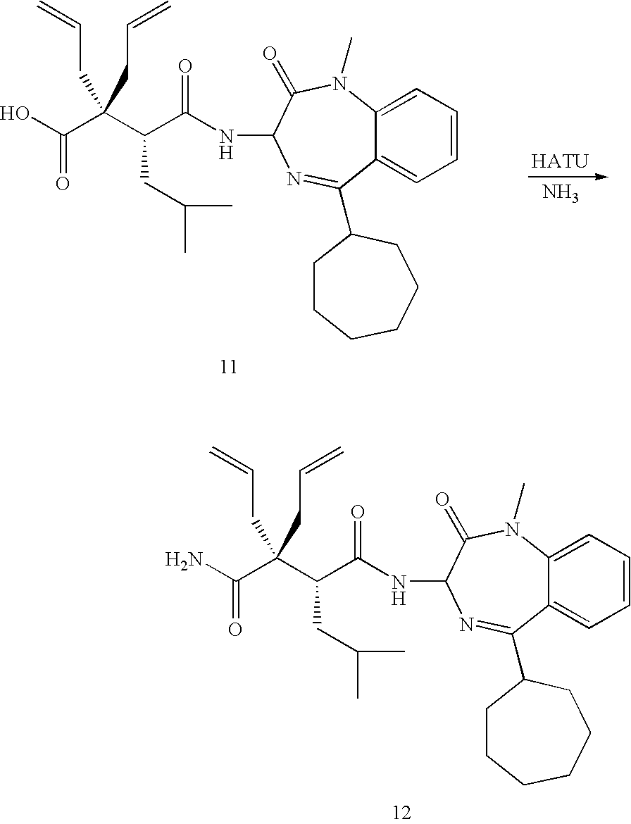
C(C(C(C(NC1N=C(C2CCCCCC2)C2=CC=CC=C2N(C)C1=O)=O)CC(C)C)(CC=C)CC=C)(=O)N.C(C(C(C(NC1N=C(C2CCCCCC2)C2=CC=CC=C2N(C)C1=O)=O)CC(C)C)(CC=C)CC=C)(=O)O.N
